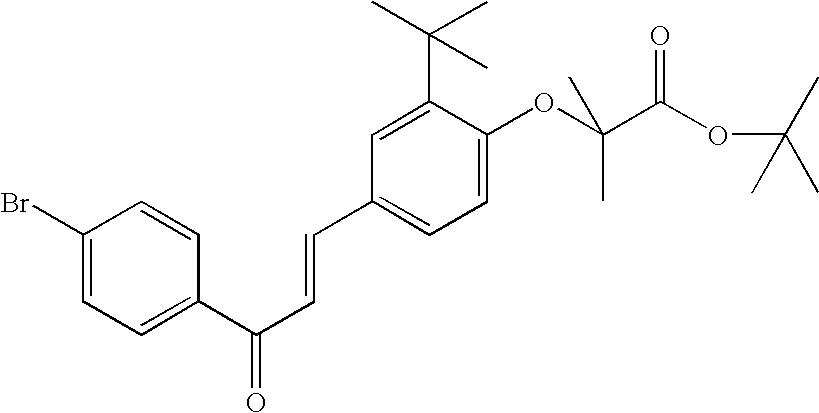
C1(Br)=CC=C(C(C=CC2=CC=C(OC(C(OC(C)(C)C)=O)(C)C)C(C(C)(C)C)=C2)=O)C=C1
